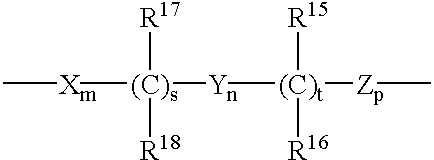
C[Xm][(C)s]([R17])([R18])[Yn][(C)t]([R15])([R16])[Zp]C
